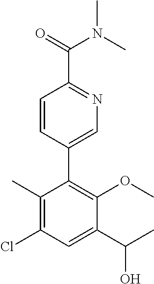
C(C1=NC=C(C2=C(OC)C(C(C)O)=CC(Cl)=C2C)C=C1)(=O)N(C)C
